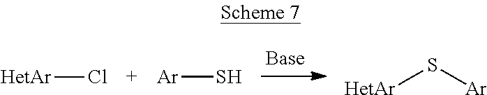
[HetAr]Cl.[Ar]S.[HetAr]S[Ar]
